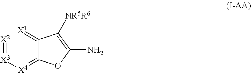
[X2]=[X3][X4]=C1C(=[X1])C([NR5R6])=C(N)O1
